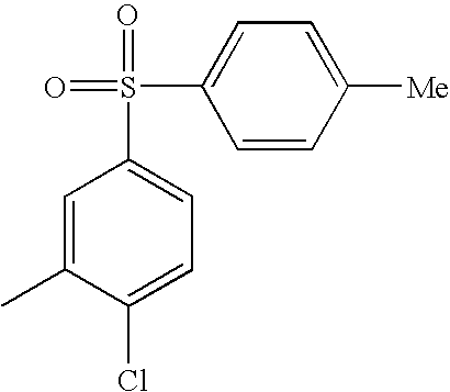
C1=C(C)C(Cl)=CC=C1S(C1=CC=C([Me])C=C1)(=O)=O
